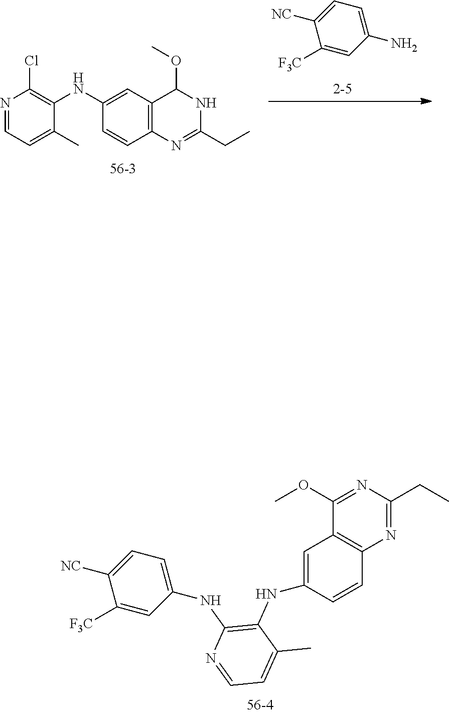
C1([F3C])=CC(N)=CC=C1[NC].C12=C(C=C(NC3=C(Cl)N=CC=C3C)C=C1)C(OC)NC(CC)=N2.C1([F3C])=CC(NC2=C(NC3=CC4=C(C=C3)N=C(CC)N=C4OC)C(C)=CC=N2)=CC=C1[NC]
